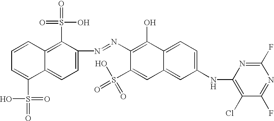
C1=C(N=NC2=C(O)C3=CC=C(NC4=C(Cl)C(F)=NC(F)=N4)C=C3C=C2S(=O)(O)=O)C(S(=O)(O)=O)=C2C(=C1)C(S(=O)(=O)O)=CC=C2
